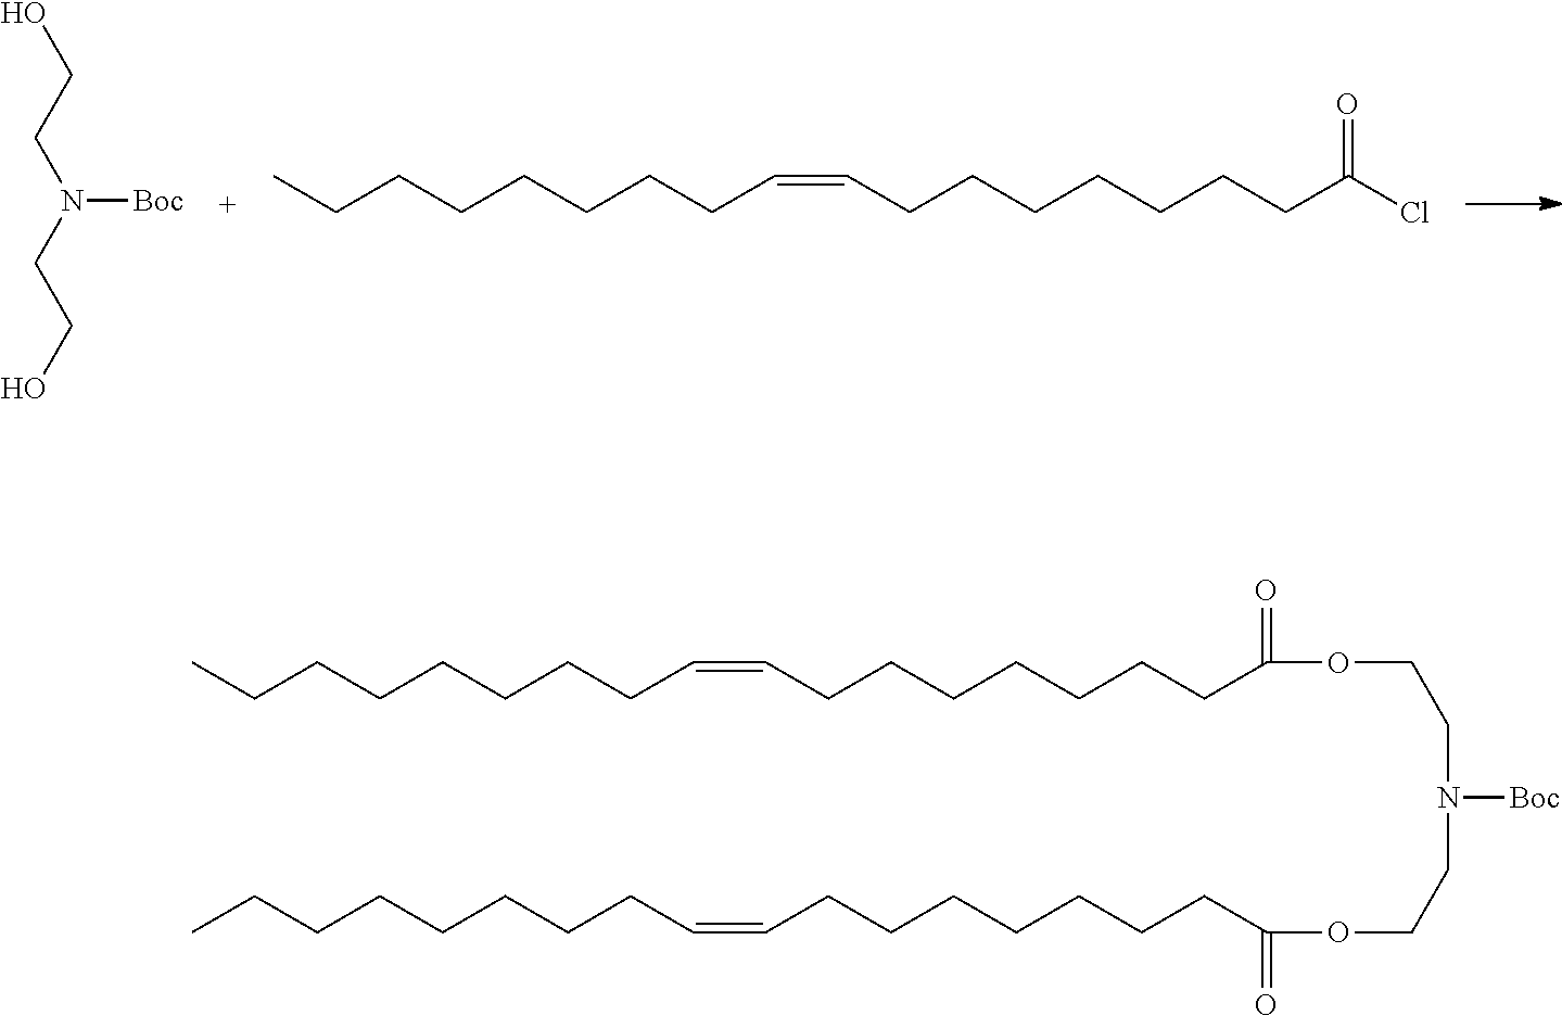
OCCN(CCO)[Boc].C(CCCCCCCC(Cl)=O)=CCCCCCCCC.C(CCCCCCC(OCCN(CCOC(CCCCCCCC=CCCCCCCCC)=O)[Boc])=O)C=CCCCCCCCC
